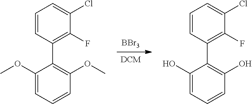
[DCM].[BBr3].C1(O)=CC=CC(O)=C1C1=C(F)C(Cl)=CC=C1.C1(OC)=CC=CC(OC)=C1C1=C(F)C(Cl)=CC=C1
